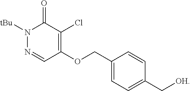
N1([tBu])N=CC(OCC2=CC=C(C[OH])C=C2)=C(Cl)C1=O
